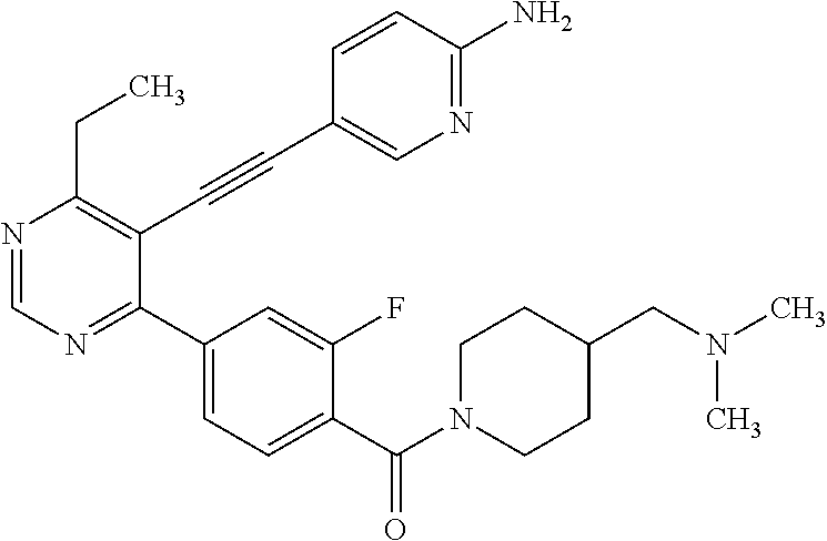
N1=CN=C(C2=CC=C(C(N3CCC(CN(C)C)CC3)=O)C(F)=C2)C(C#CC2=CN=C(N)C=C2)=C1CC
